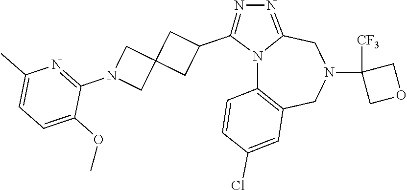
N12C3=C(CN(C4([CF3])COC4)CC1=NN=C2C1CC2(C1)CN(C1=NC(C)=CC=C1OC)C2)C=C(Cl)C=C3
